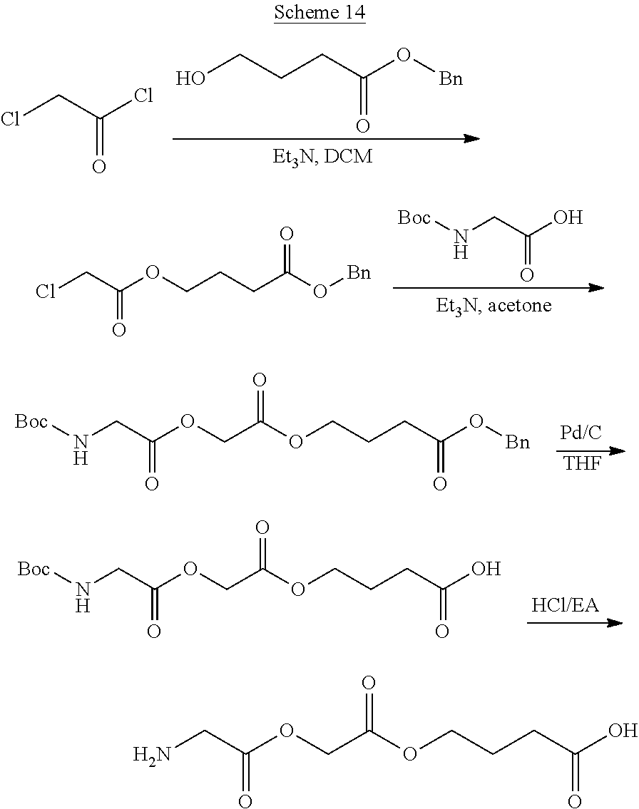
ClCC(Cl)=O.OCCCC(O[Bn])=O.ClCC(OCCCC(O[Bn])=O)=O.N(CC(O)=O)[Boc].O(CCCC(O[Bn])=O)C(COC(CN[Boc])=O)=O.[THF].O(CCCC(O)=O)C(COC(CN[Boc])=O)=O.O(CCCC(O)=O)C(COC(CN)=O)=O
